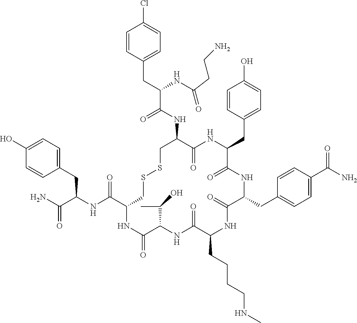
C1=C(O)C=CC(CC(NC(C2CSSCC(NC(C(CC3=CC=C(Cl)C=C3)NC(=O)CCN)=O)C(=O)NC(CC3=CC=C(O)C=C3)C(=O)NC(CC3=CC=C(C(N)=O)C=C3)C(=O)NC(CCCCNC)C(=O)NC(C(C)O)C(=O)N2)=O)C(N)=O)=C1
